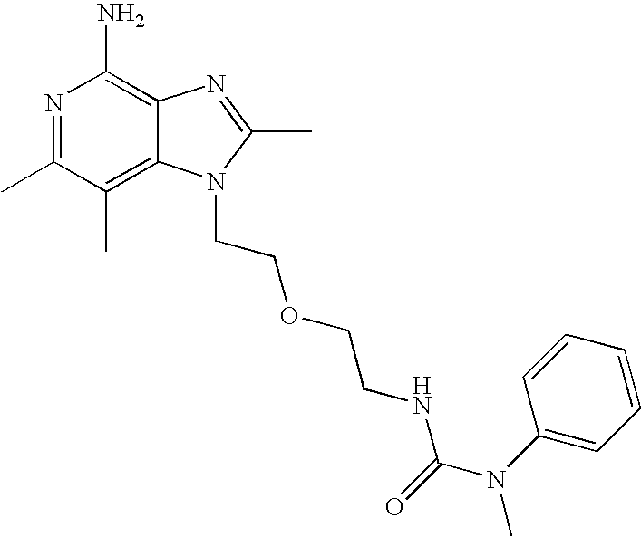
N(C(NCCOCCN1C2=C(C)C(C)=NC(N)=C2N=C1C)=O)(C1=CC=CC=C1)C
